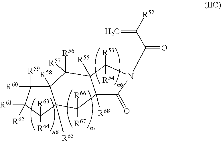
C12([R68])C(=O)N(C(C([R52])=C)=O)C([R53])([R54])C1([R55])C([R56])([R57])C1([R58])C([R65])(C2([R67])[R66])C([R64])([R63])C([R61])([R62])C1([R59])[R60]
